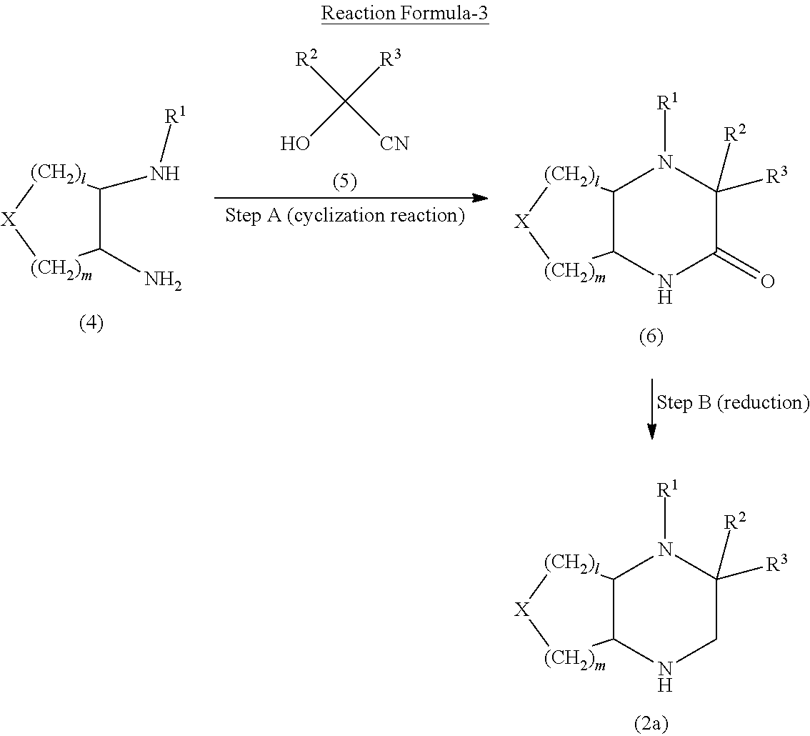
C12C(NCC([R3])([R2])N1[R1])[(CH2)m][X][(CH2)l]2.C12C(NC(=O)C([R3])([R2])N1[R1])[(CH2)m][X][(CH2)l]2.[R2]C([CN])([R3])O.[(CH2)l]1[X][(CH2)m]C(N)C1N[R1]
